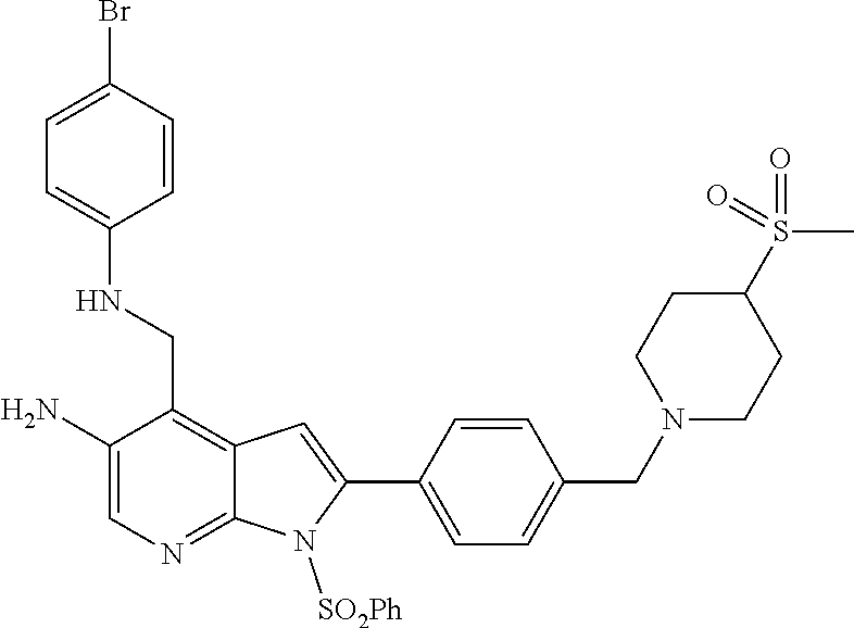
C1=C(N)C(CNC2=CC=C(Br)C=C2)=C2C(=N1)N([SO2Ph])C(C1=CC=C(CN3CCC(S(=O)(C)=O)CC3)C=C1)=C2
